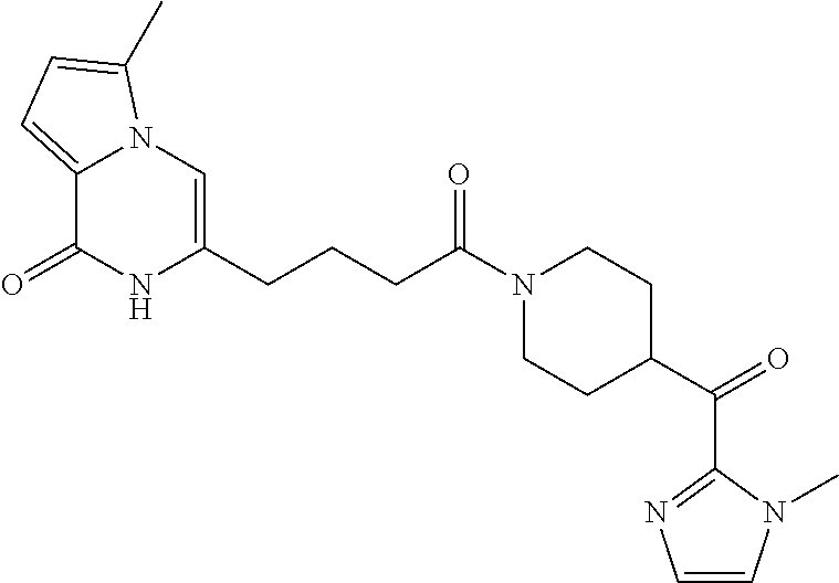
C12=CC=C(C)N1C=C(CCCC(N1CCC(C(C3=NC=CN3C)=O)CC1)=O)NC2=O
